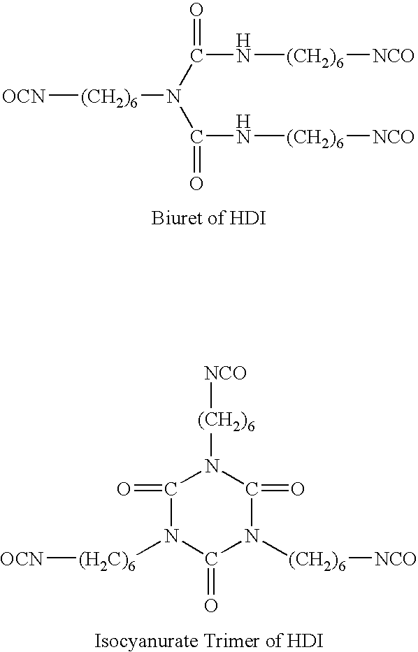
[OCN][(CH2)6]N(C(N[(CH2)6][NCO])=O)C(N[(CH2)6][NCO])=O.C1(=O)N([(H2C)6][OCN])C(=O)N([(CH2)6][NCO])C(=O)N1[(CH2)6][NCO]
